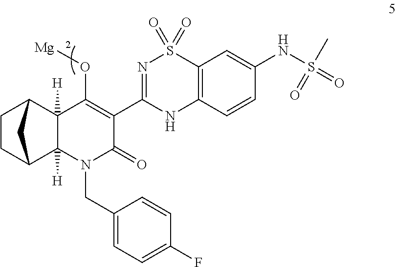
C12=C(C=CC(NS(=O)(C)=O)=C1)NC(C1=C(O[Mg])C3([H])C4CCC(C3([H])N(CC3=CC=C(F)C=C3)C1=O)C4)=NS2(=O)=O
